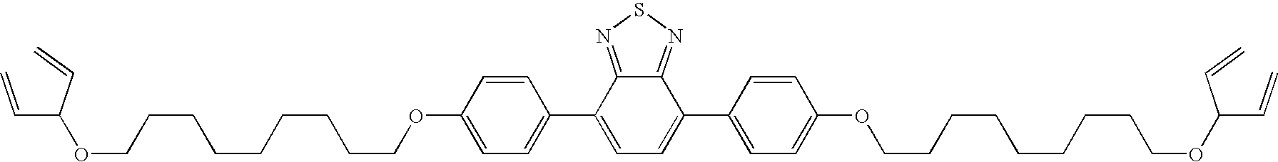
C1=CC(OCCCCCCCCCOC(C=C)C=C)=CC=C1C1=CC=C(C2=CC=C(OCCCCCCCCCOC(C=C)C=C)C=C2)C2=NSN=C12
